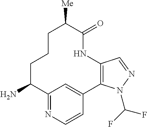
NC1C2=NC=CC(=C2)C2=C(NC(=O)C([Me])CCC1)C=NN2C(F)F
